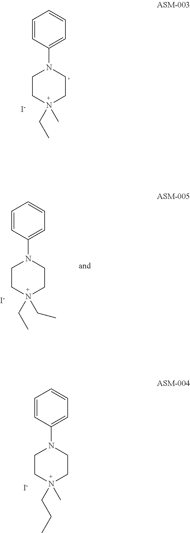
C1=CC=CC=C1N1CCN(C)(CC)CC1.[I-].C1=CC=CC=C1N1CCN(C)(CCC)CC1.[I-].C1=CC=CC=C1N1CCN(CC)(CC)CC1.[I-]
